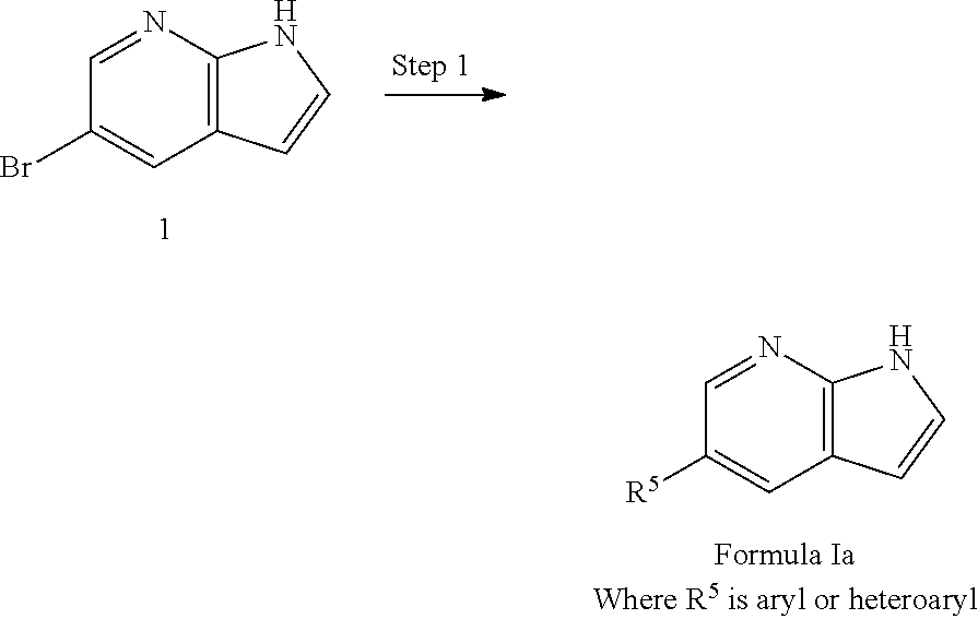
C12=C(N=CC(Br)=C1)NC=C2.C12=C(N=CC([R5])=C1)NC=C2
